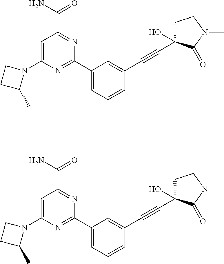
C1=C(N2CCC2C)N=C(C2=CC=CC(C#CC3(O)CCN(C)C3=O)=C2)N=C1C(N)=O.C1=C(N2CCC2C)N=C(C2=CC=CC(C#CC3(O)CCN(C)C3=O)=C2)N=C1C(N)=O
